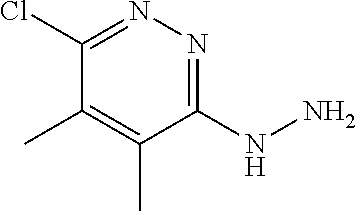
C1(NN)=NN=C(Cl)C(C)=C1C
